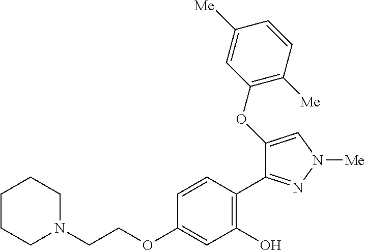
C(OC1=CC(O)=C(C2=NN([Me])C=C2OC2=C([Me])C=CC([Me])=C2)C=C1)CN1CCCCC1
